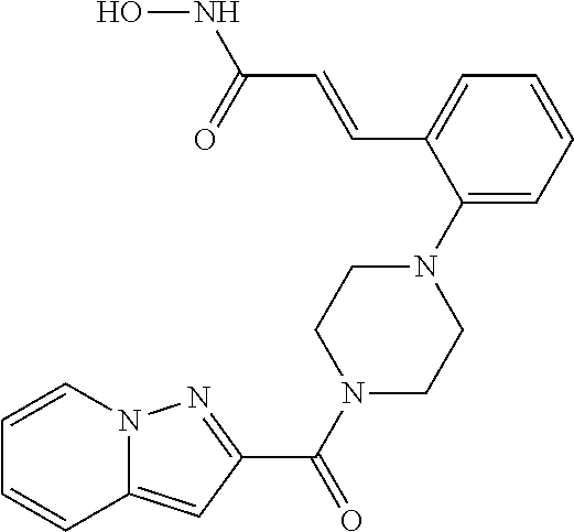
C1=C(C=CC(NO)=O)C(N2CCN(C(=O)C3=NN4C(=C3)C=CC=C4)CC2)=CC=C1
